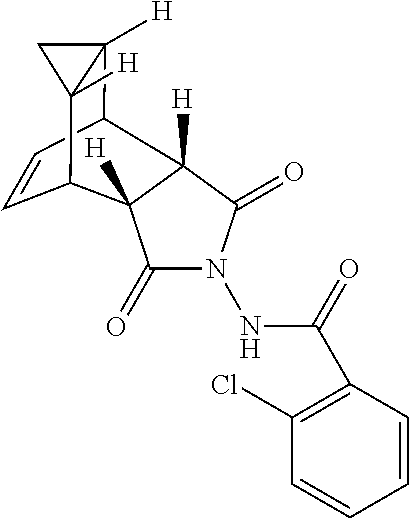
C1C2([H])C3C=CC(C12[H])C1([H])C(=O)N(NC(=O)C2=C(Cl)C=CC=C2)C(=O)C31[H]
